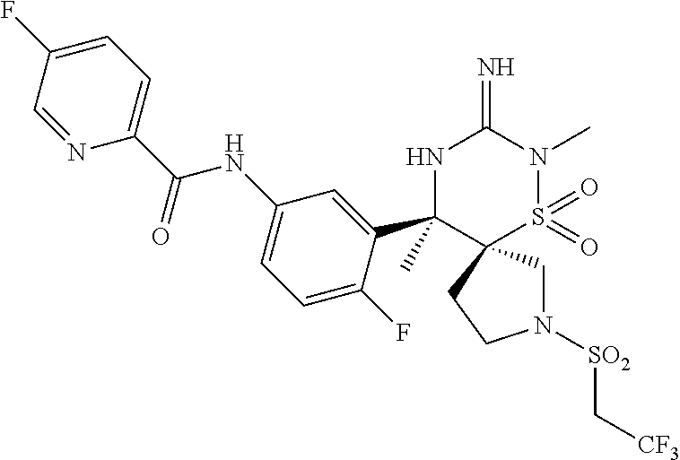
N1([SO2]C[CF3])CC2(CC1)S(=O)(=O)N(C)C(=N)NC2(C1=CC(NC(C2=CC=C(F)C=N2)=O)=CC=C1F)C
